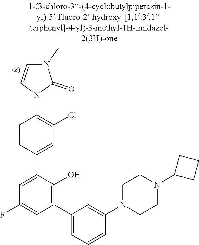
C1CN(C2=CC(C3=C(O)C(C4=CC(Cl)=C(N5C=CN(C)C5=O)C=C4)=CC(F)=C3)=CC=C2)CCN1C1CCC1
